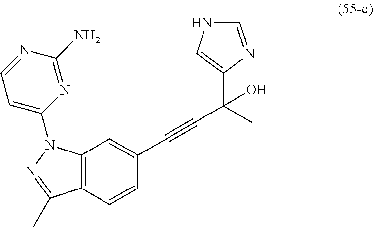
C12=C(C=CC(C#CC(O)(C3=CNC=N3)C)=C1)C(C)=NN2C1=CC=NC(N)=N1
